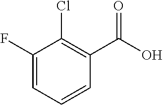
C1(F)=CC=CC(C(O)=O)=C1Cl
